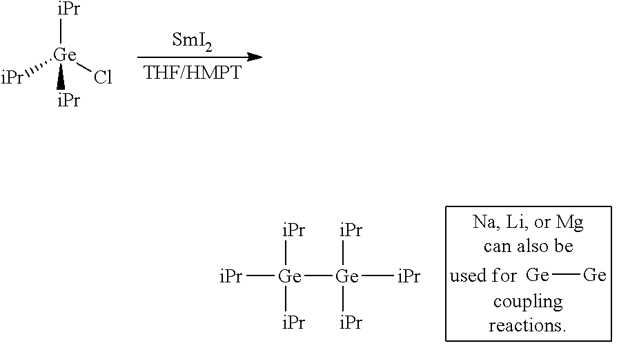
[iPr][Ge](Cl)([iPr])[iPr].[SmI2].[THF/HMPT].[Ge][Ge].[Ge]([iPr])([Ge]([iPr])([iPr])[iPr])([iPr])[iPr]
